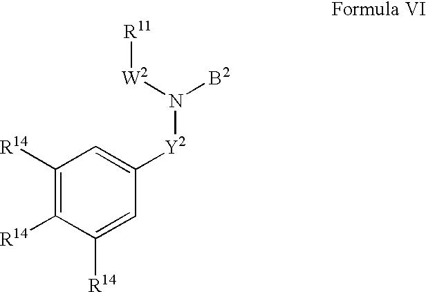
C1([R14])=CC([Y2]N([B2])[W2][R11])=CC([R14])=C1[R14]
